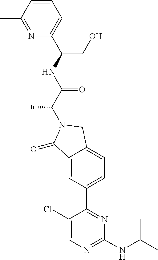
C1(=O)C2=CC(C3=NC(NC(C)C)=NC=C3Cl)=CC=C2CN1C(C(NC(CO)C1=CC=CC(C)=N1)=O)C
